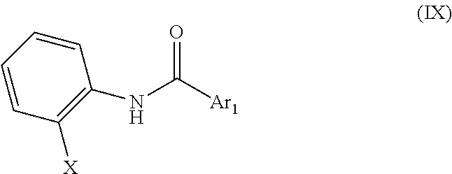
O=C([Ar1])NC1=C([X])C=CC=C1
